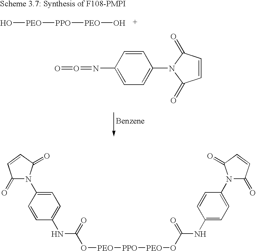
C1(N=O=O)=CC=C(N2C(=O)C=CC2=O)C=C1.O[PEO][PPO][PEO]O.C1(=O)N(C2=CC=C(NC(=O)O[PEO][PPO][PEO]OC(=O)NC3=CC=C(N4C(=O)C=CC4=O)C=C3)C=C2)C(=O)C=C1
